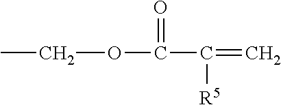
C(OC(C(=C)[R5])=O)C
